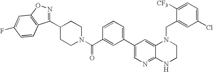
C1(C2=CN=C3C(=C2)N(CC2=CC(Cl)=CC=C2[CF3])CCN3)=CC=CC(C(N2CCC(C3=NOC4=C3C=CC(F)=C4)CC2)=O)=C1
